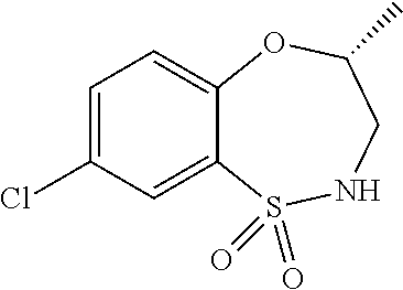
C1=C(Cl)C=C2C(=C1)OC(C)CNS2(=O)=O
